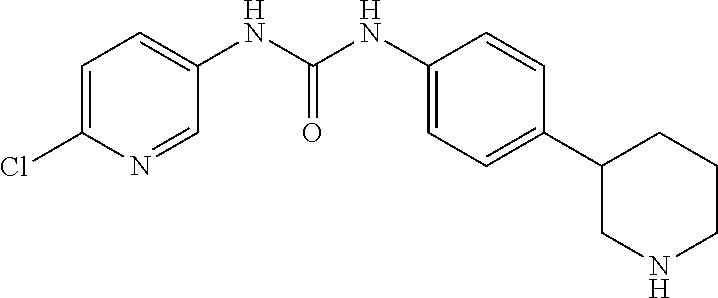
C1(NC(NC2=CC=C(Cl)N=C2)=O)=CC=C(C2CNCCC2)C=C1
